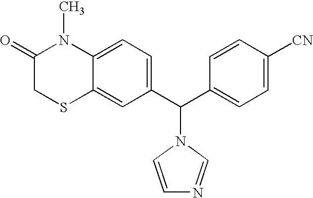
C1(C(C2=CC=C([CN])C=C2)N2C=NC=C2)=CC=C2C(=C1)SCC(=O)N2C
